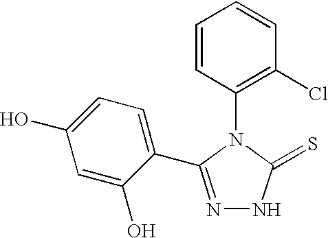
C1(N2C(=S)NN=C2C2=CC=C(O)C=C2O)=C(Cl)C=CC=C1
